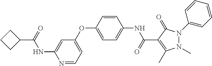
N1=CC=C(OC2=CC=C(NC(=O)C3=C(C)N(C)N(C4=CC=CC=C4)C3=O)C=C2)C=C1NC(=O)C1CCC1
